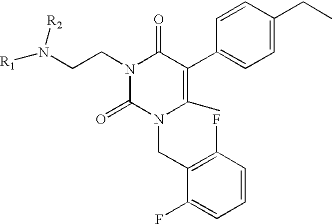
N1(CCN([R1])[R2])C(=O)N(CC2=C(F)C=CC=C2F)C(C)=C(C2=CC=C(CC)C=C2)C1=O
